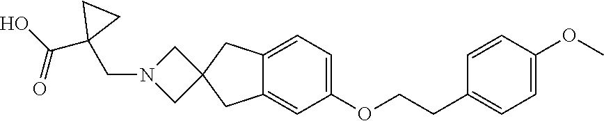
C1=CC(OC)=CC=C1CCOC1=CC=C2C(=C1)CC1(C2)CN(CC2(C(O)=O)CC2)C1
